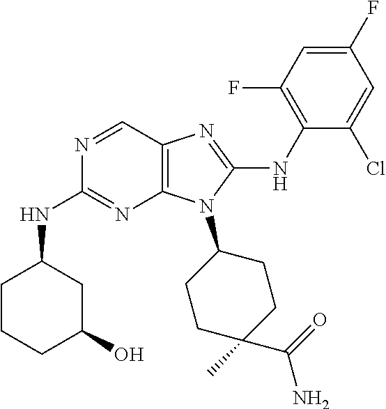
N1=CC2=C(N=C1NC1CCCC(O)C1)N(C1CCC(C)(C(=O)N)CC1)C(NC1=C(F)C=C(F)C=C1Cl)=N2
